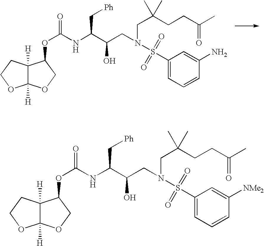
O(C(NC(C(CN(CC(CCC(C)=O)(C)C)S(C1=CC=CC(N)=C1)(=O)=O)O)C[Ph])=O)C1C2([H])C([H])(OCC2)OC1.O(C(NC(C(CN(CC(CCC(C)=O)(C)C)S(C1=CC=CC([NMe2])=C1)(=O)=O)O)C[Ph])=O)C1C2([H])C([H])(OCC2)OC1
